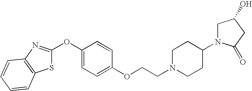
S1C(OC2=CC=C(OCCN3CCC(N4CC(O)CC4=O)CC3)C=C2)=NC2=C1C=CC=C2
